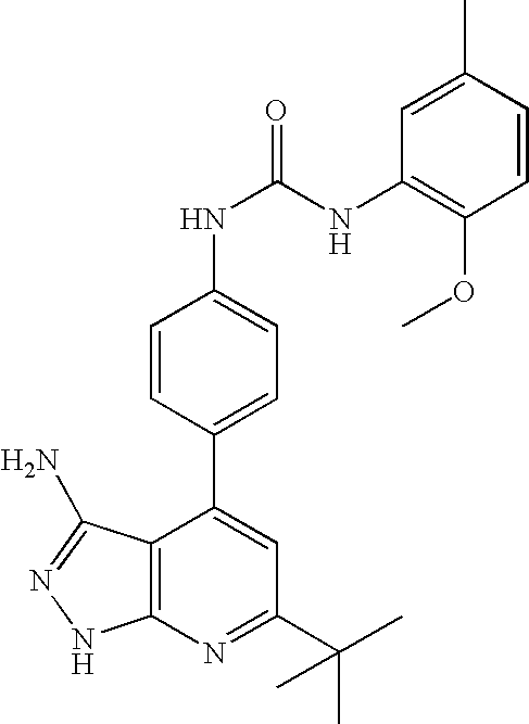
C1(C(C)(C)C)=NC2=C(C(C3=CC=C(NC(=O)NC4=C(OC)C=CC(C)=C4)C=C3)=C1)C(N)=NN2
